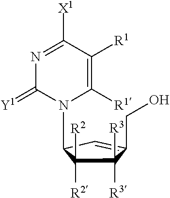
C1([R2])([R2])C([R3])([R3])C(CO)=CC1N1C([R1])=C([R1])C([X1])=NC1=[Y1]
